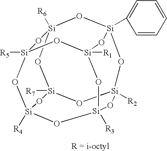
O1[Si]2([R7])O[Si]3([R6])O[Si]4(C5=CC=CC=C5)O[Si]1([R2])O[Si]1([R3])O[Si]([R4])(O[Si]([R5])(O[Si]([R1])(O1)O4)O3)O2
